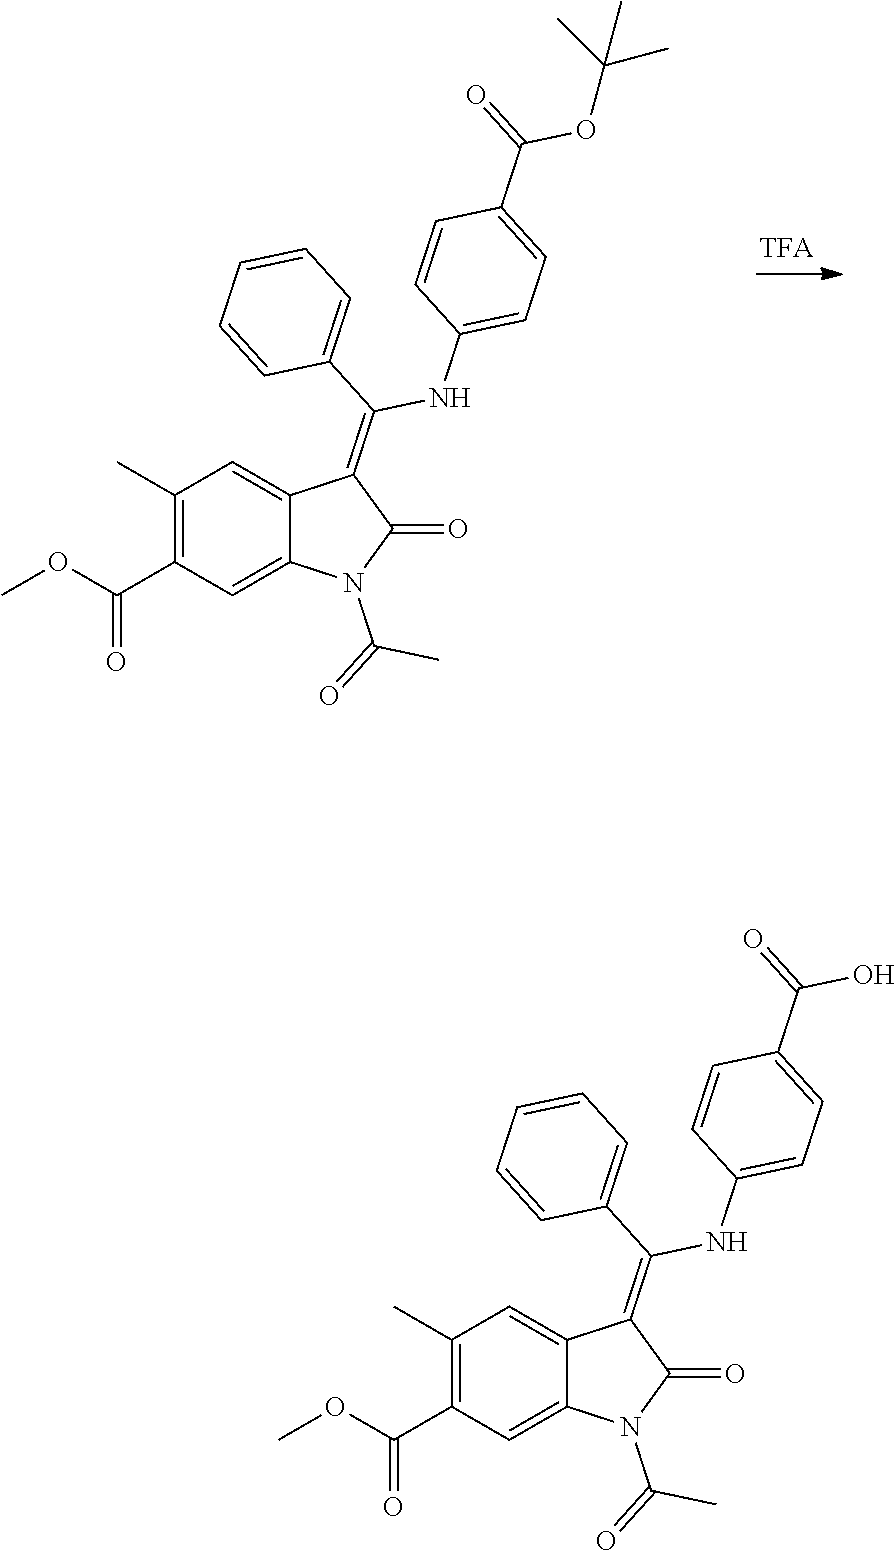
C1(C)=C(C(OC)=O)C=C2C(=C1)C(=C(NC1=CC=C(C(OC(C)(C)C)=O)C=C1)C1=CC=CC=C1)C(=O)N2C(C)=O.C1(C)=C(C(OC)=O)C=C2C(=C1)C(=C(NC1=CC=C(C(O)=O)C=C1)C1=CC=CC=C1)C(=O)N2C(C)=O
